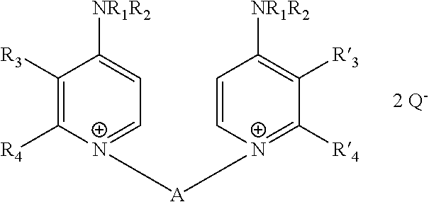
C1([R3])=C([R4])[N+]([A]N2=C([R4])C([R3])=C([NR1R2])C=C2)=CC=C1[NR1R2]
